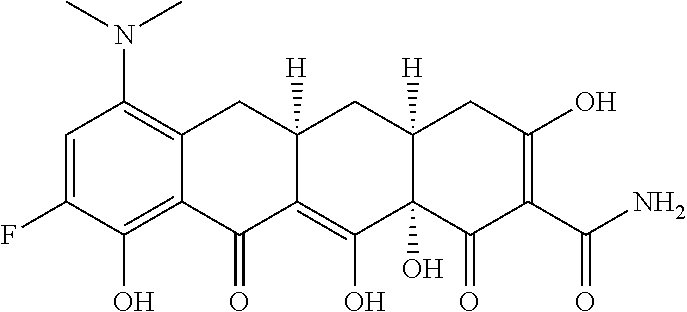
C1=C(F)C(O)=C2C(=C1N(C)C)CC1([H])C(=C(O)C3(O)C([H])(C1)CC(O)=C(C(N)=O)C3=O)C2=O
